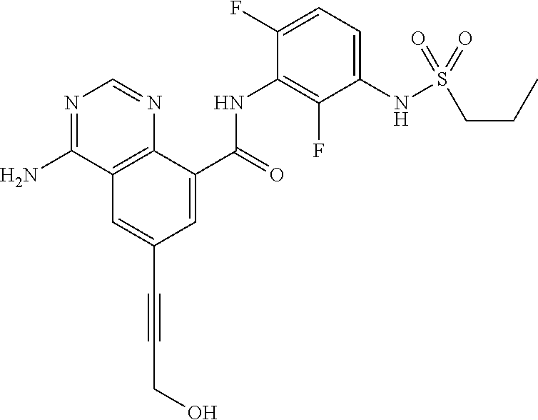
C12=C(C(C(=O)NC3=C(F)C(NS(=O)(=O)CCC)=CC=C3F)=CC(C#CCO)=C1)N=CN=C2N
